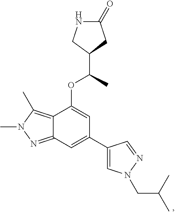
C1(C(C)OC2=CC(C3=CN(CC(C)C)N=C3)=CC3=NN(C)C(C)=C23)CC(=O)NC1
